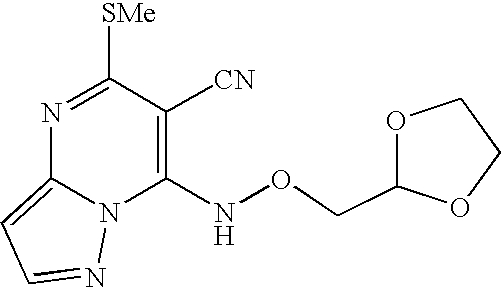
C1(NOCC2OCCO2)=C([CN])C([SMe])=NC2=CC=NN12
